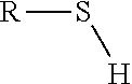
[R]S[H]
